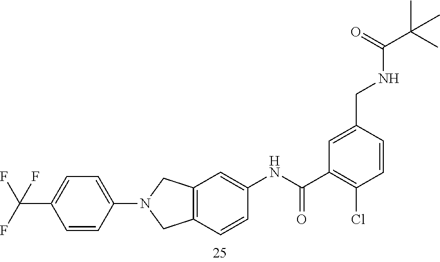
C12=C(C=CC(NC(C3=C(Cl)C=CC(CNC(C(C)(C)C)=O)=C3)=O)=C1)CN(C1=CC=C(C(F)(F)F)C=C1)C2
